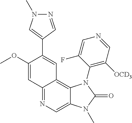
C1(OC)=CC2=NC=C3C(=C2C=C1C1=CN(C)N=C1)N(C1=C([OCD3])C=NC=C1F)C(=O)N3C
